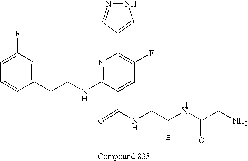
C1=CC(CCNC2=NC(C3=CNN=C3)=C(F)C=C2C(NCC(NC(CN)=O)C)=O)=CC(F)=C1
